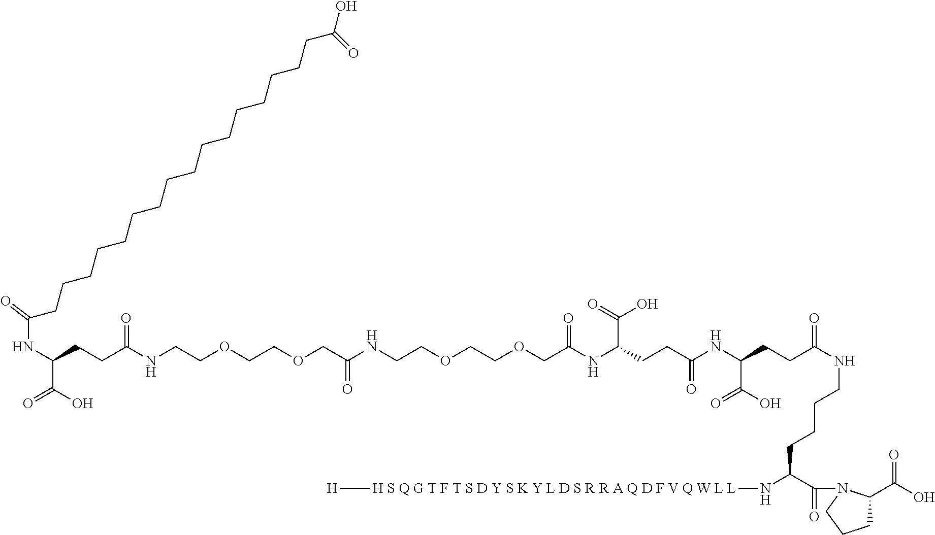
C(CC(NCCOCCOCC(NCCOCCOCC(NC(CCC(=O)NC(C(O)=O)CCC(NCCCCC(C(=O)N1C(C(O)=O)CCC1)N[H S Q G T F T S D Y S K Y L D S R R A Q D F V Q W L L][H])=O)C(=O)O)=O)=O)=O)C(C(=O)O)NC(CCCCCCCCCCCCCCCCC(O)=O)=O
